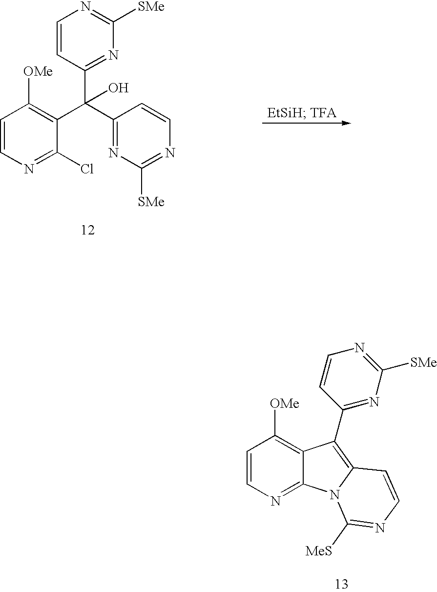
C1=CN=C(Cl)C(C(C2=NC([SMe])=NC=C2)(C2=NC([SMe])=NC=C2)O)=C1[OMe].C1=CN=C2C(=C1[OMe])C(C1=NC([SMe])=NC=C1)=C1N2C([MeS])=NC=C1
